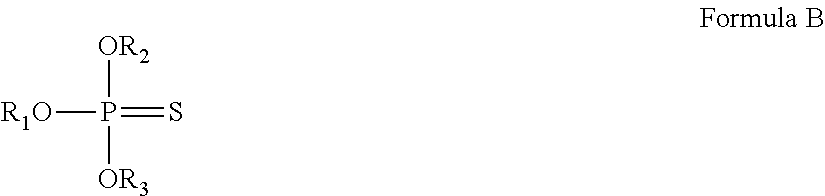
[OR2]P(=S)([R1O])[OR3]
